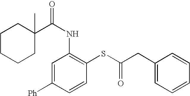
C1(C(NC2=C(SC(CC3=CC=CC=C3)=O)C=CC([Ph])=C2)=O)(C)CCCCC1
